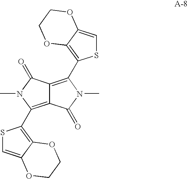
C12=C(C3=C4C(=CS3)OCCO4)N(C)C(=O)C1=C(C1=C3C(=CS1)OCCO3)N(C)C2=O
